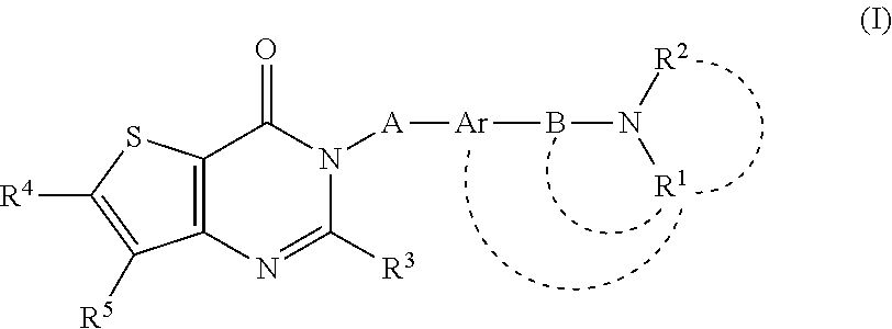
N1([A][Ar]BN([R1])[R2])C(=O)C2=C(N=C1[R3])C([R5])=C([R4])S2
